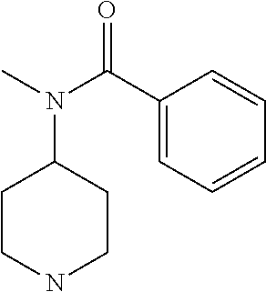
C1CNCCC1N(C(C1=CC=CC=C1)=O)C
